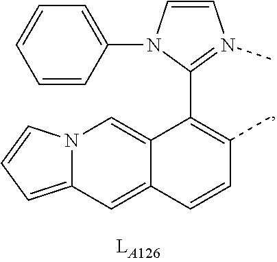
C12=CC3=CC=CN3C=C1C(C1=N(C)C=CN1C1=CC=CC=C1)=C(C)C=C2
